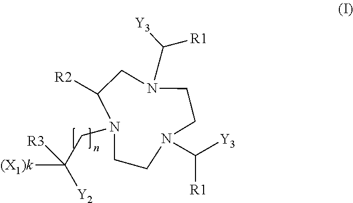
C1N(C([Y3])[R1])CCN(C([Y3])[R1])CCN(CC([(X1)k])([Y2])[R3])C1[R2]
